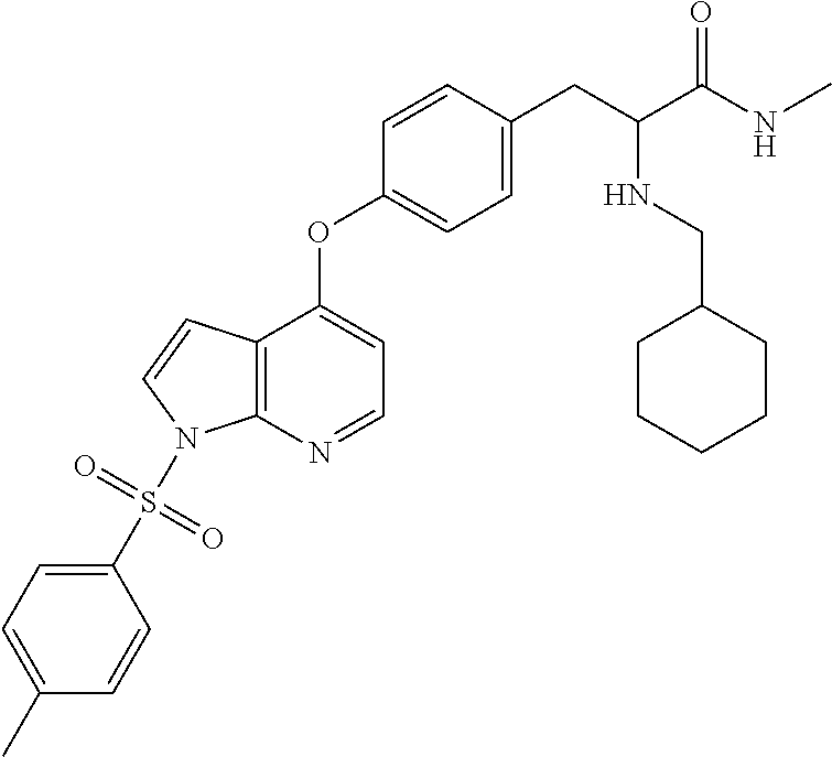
C12=C(N=CC=C1OC1=CC=C(CC(NCC3CCCCC3)C(NC)=O)C=C1)N(S(=O)(=O)C1=CC=C(C)C=C1)C=C2
